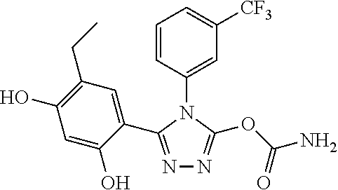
N1=C(C2=CC(CC)=C(O)C=C2O)N(C2=CC([CF3])=CC=C2)C(OC(=O)N)=N1
